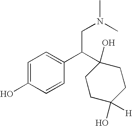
C1=C(O)C=CC(C(CN(C)C)C2(O)CCC(O)([H])CC2)=C1
